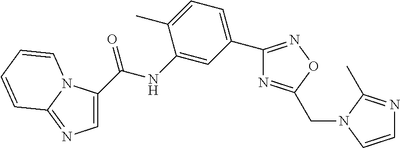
C1(C(NC2=CC(C3=NOC(CN4C(C)=NC=C4)=N3)=CC=C2C)=O)=CN=C2N1C=CC=C2
